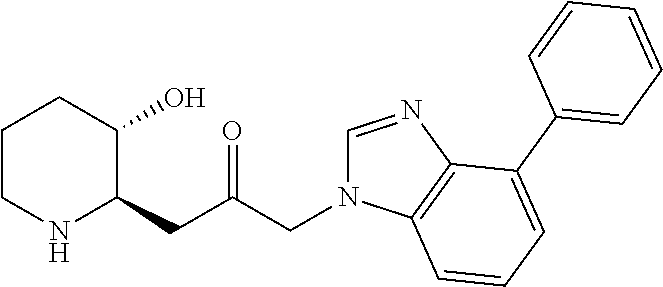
C1CNC(CC(CN2C=NC3=C2C=CC=C3C2=CC=CC=C2)=O)C(O)C1
